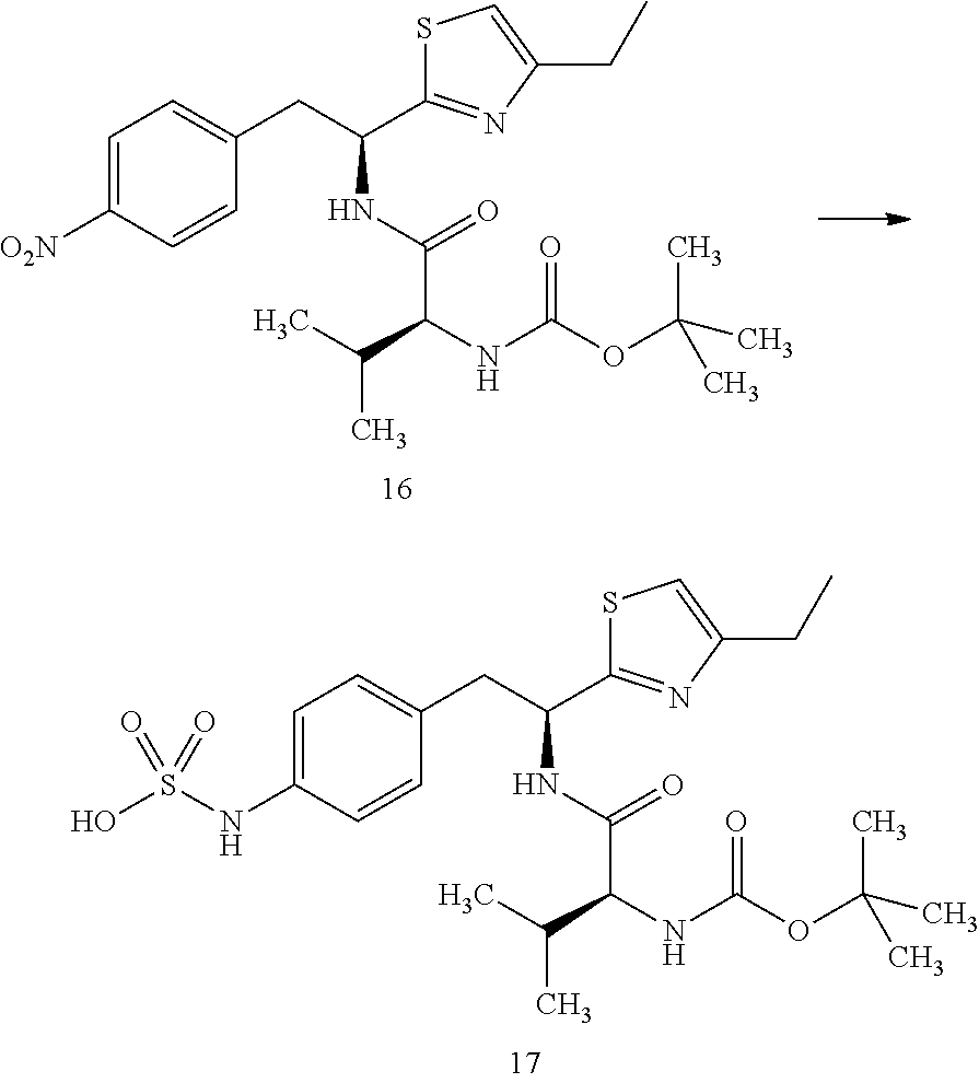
C1([O2N])=CC=C(CC(C2=NC(CC)=CS2)NC(C(NC(OC(C)(C)C)=O)C(C)C)=O)C=C1.C1(NS(O)(=O)=O)=CC=C(CC(C2=NC(CC)=CS2)NC(C(NC(OC(C)(C)C)=O)C(C)C)=O)C=C1
